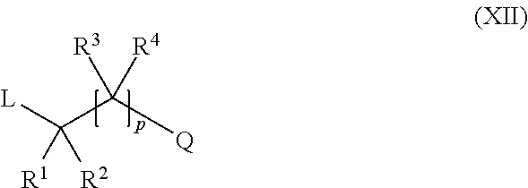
[L]C(C([Q])([R3])[R4])([R1])[R2]
